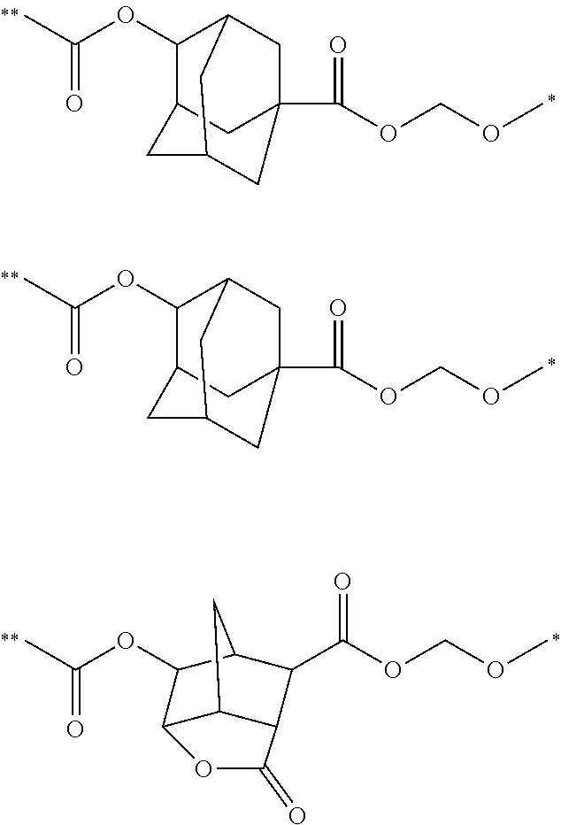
CC(OC1C2CC3(C(OCOC)=O)CC1CC(C2)C3)=O.CC(OC1C2CC3(C(OCOC)=O)CC1CC(C2)C3)=O.CC(OC1C2C(C(OCOC)=O)C3C(=O)OC1C3C2)=O
